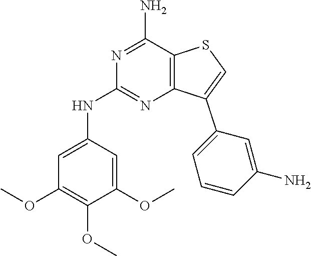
N1=C(N)C2=C(N=C1NC1=CC(OC)=C(OC)C(OC)=C1)C(C1=CC=CC(N)=C1)=CS2
